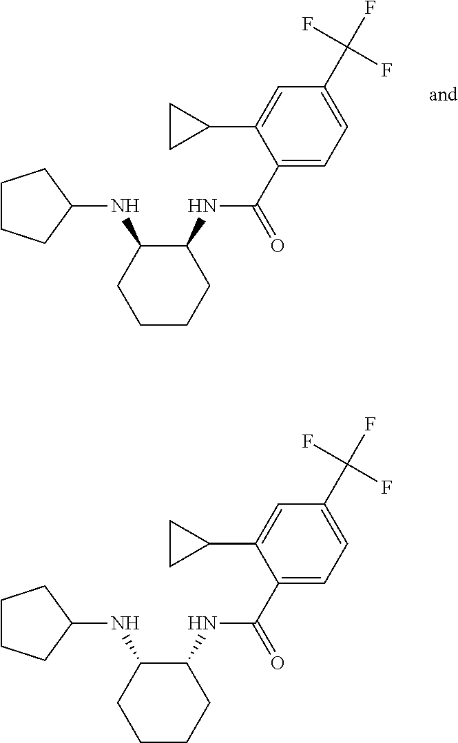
C1CCC(NC(C2=CC=C(C(F)(F)F)C=C2C2CC2)=O)C(NC2CCCC2)C1.C1CCC(NC(C2=CC=C(C(F)(F)F)C=C2C2CC2)=O)C(NC2CCCC2)C1
